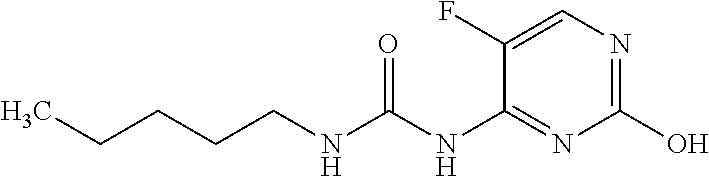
C1(F)=CN=C(O)N=C1NC(NCCCCC)=O
